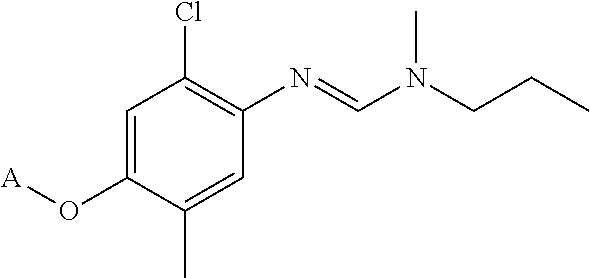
C1=C(O[A])C(C)=CC(N=CN(CCC)C)=C1Cl
